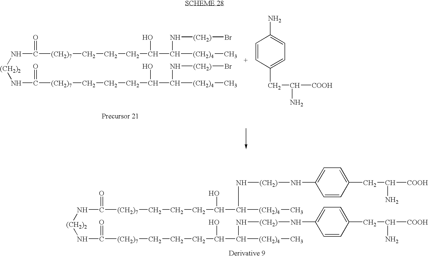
[(CH2)2](NC([(CH2)7]CCCC(C([(CH2)4]C)N[(CH2)]Br)O)=O)NC([(CH2)7]CCCC(C([(CH2)4]C)N[(CH2)]Br)O)=O.C1=CC(CC([COOH])N)=CC=C1N.[(CH2)2](NC([(CH2)7]CCCC(C([(CH2)4]C)N[(CH2)]NC1=CC=C(CC([COOH])N)C=C1)O)=O)NC([(CH2)7]CCCC(C([(CH2)4]C)N[(CH2)]NC1=CC=C(CC([COOH])N)C=C1)O)=O
